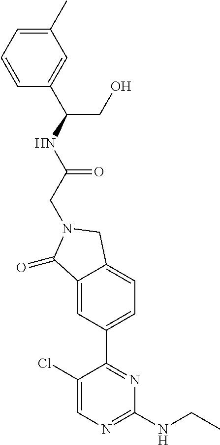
C1(Cl)=CN=C(NCC)N=C1C1=CC=C2C(=C1)C(=O)N(CC(NC(C1=CC(C)=CC=C1)CO)=O)C2
